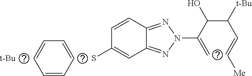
C1=CC=CC=C1.[t-Bu].SC1=CC2=NN(C(=C)C(C(C=C[Me])[t-Bu])O)N=C2C=C1
